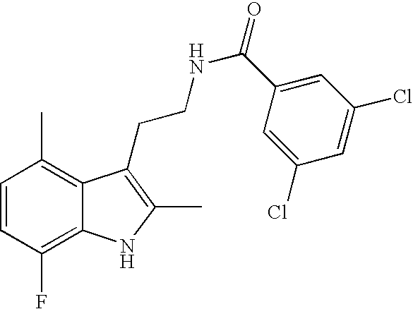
C1=CC(F)=C2C(=C1C)C(CCNC(=O)C1=CC(Cl)=CC(Cl)=C1)=C(C)N2
